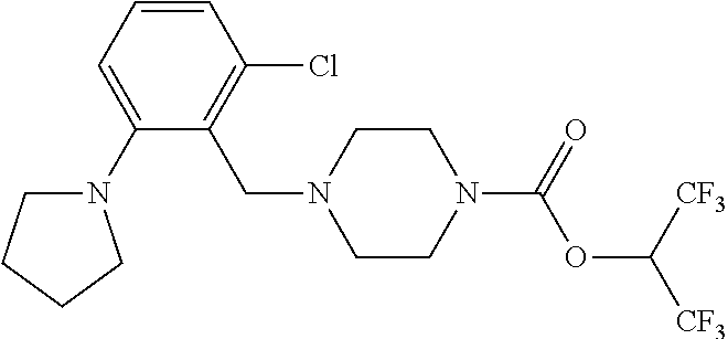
N1(C2=CC=CC(Cl)=C2CN2CCN(C(=O)OC([CF3])[CF3])CC2)CCCC1
